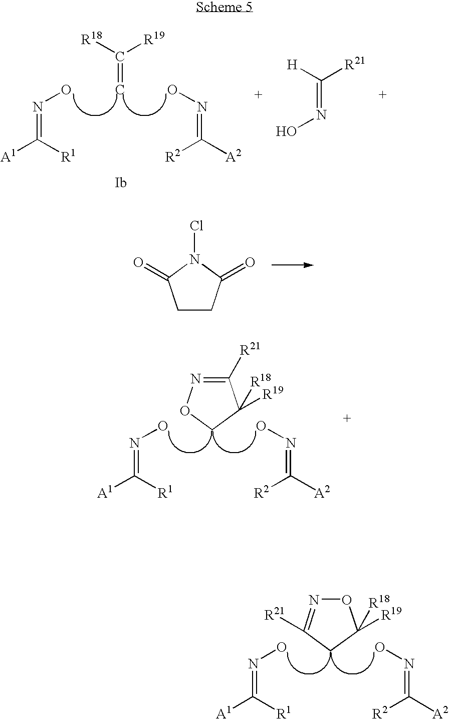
[R18]C([R19])=C.ON=C([A2])[R2].ON=C([A1])[R1].[H]C([R21])=NO.C1CC(=O)N(Cl)C1=O.ON=C([A2])[R2].ON=C([A1])[R1].C1([R21])=NOCC1([R18])[R19].ON=C([A2])[R2].ON=C([A1])[R1].O1N=C([R21])CC1([R18])[R19]
